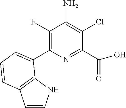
C1(C2=CC=CC3=C2NC=C3)=C(F)C(N)=C(Cl)C(C(O)=O)=N1
